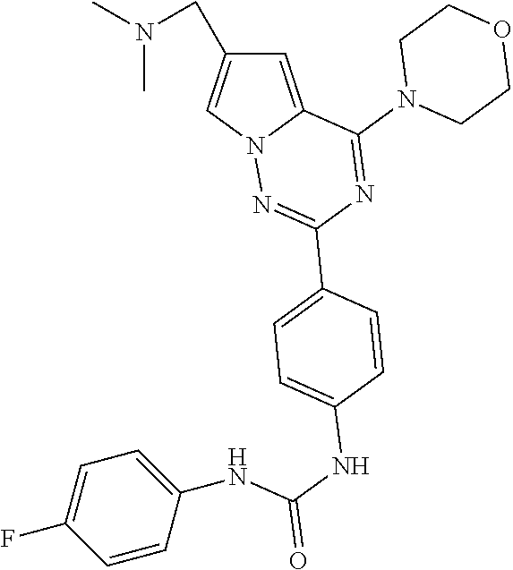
C1=C2N(C=C1CN(C)C)N=C(C1=CC=C(NC(=O)NC3=CC=C(F)C=C3)C=C1)N=C2N1CCOCC1
